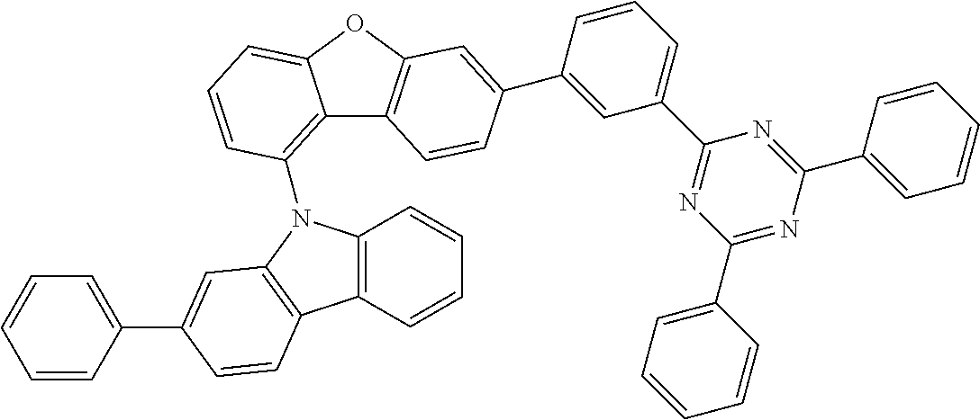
C12=C(N3C4=C(C=CC=C4)C4=C3C=C(C3=CC=CC=C3)C=C4)C=CC=C1OC1=C2C=CC(C2=CC(C3=NC(C4=CC=CC=C4)=NC(C4=CC=CC=C4)=N3)=CC=C2)=C1
